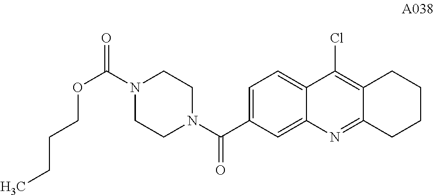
C1=C(C(N2CCN(C(=O)OCCCC)CC2)=O)C=C2C(=C1)C(Cl)=C1C(=N2)CCCC1
